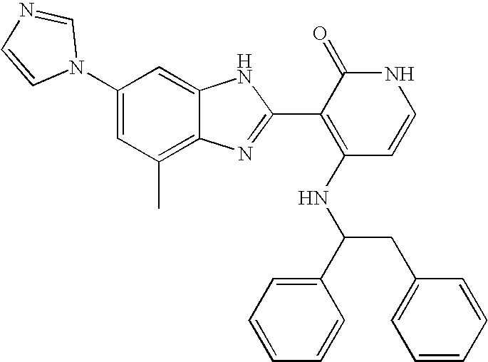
C1(C)=C2C(=CC(N3C=NC=C3)=C1)NC(C1=C(NC(CC3=CC=CC=C3)C3=CC=CC=C3)C=CNC1=O)=N2
